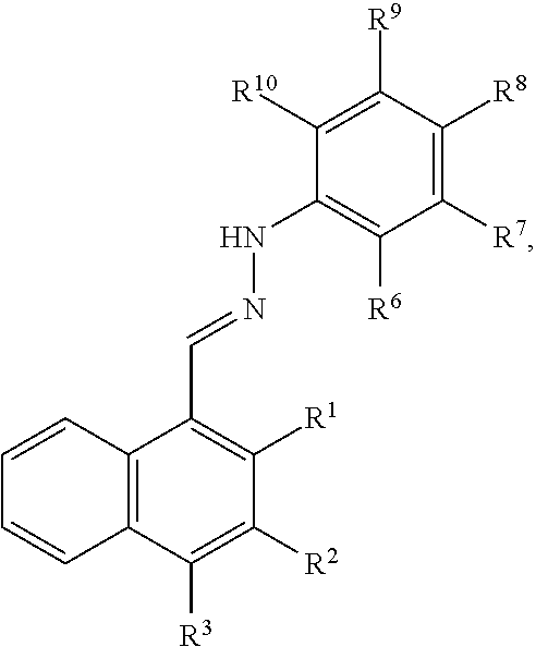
C1=CC2=C(C=C1)C([R3])=C([R2])C([R1])=C2C=NNC1=C([R6])C([R7])=C([R8])C([R9])=C1[R10]
